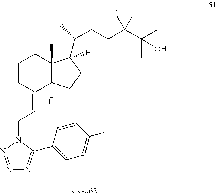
C1CC(=CCN2C(C3=CC=C(F)C=C3)=NN=N2)C2([H])C(C)(C1)C(C(C)CCC(C(C)(C)O)(F)F)([H])CC2
